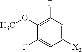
C1(OC)=C(F)C=C([X2])C=C1F
